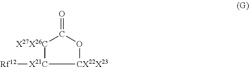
[X21C]1([Rf12])[CX22X23]OC(=O)[X27X26C]1
